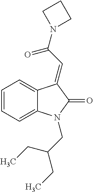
C1=C2C(=CC=C1)N(CC(CC)CC)C(=O)C2=CC(=O)N1CCC1
